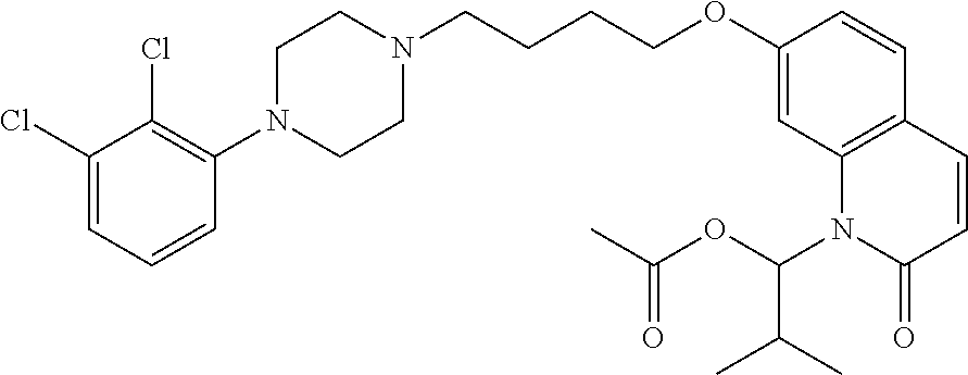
C1(Cl)=CC=CC(N2CCN(CCCCOC3=CC4=C(C=C3)C=CC(=O)N4C(OC(C)=O)C(C)C)CC2)=C1Cl
